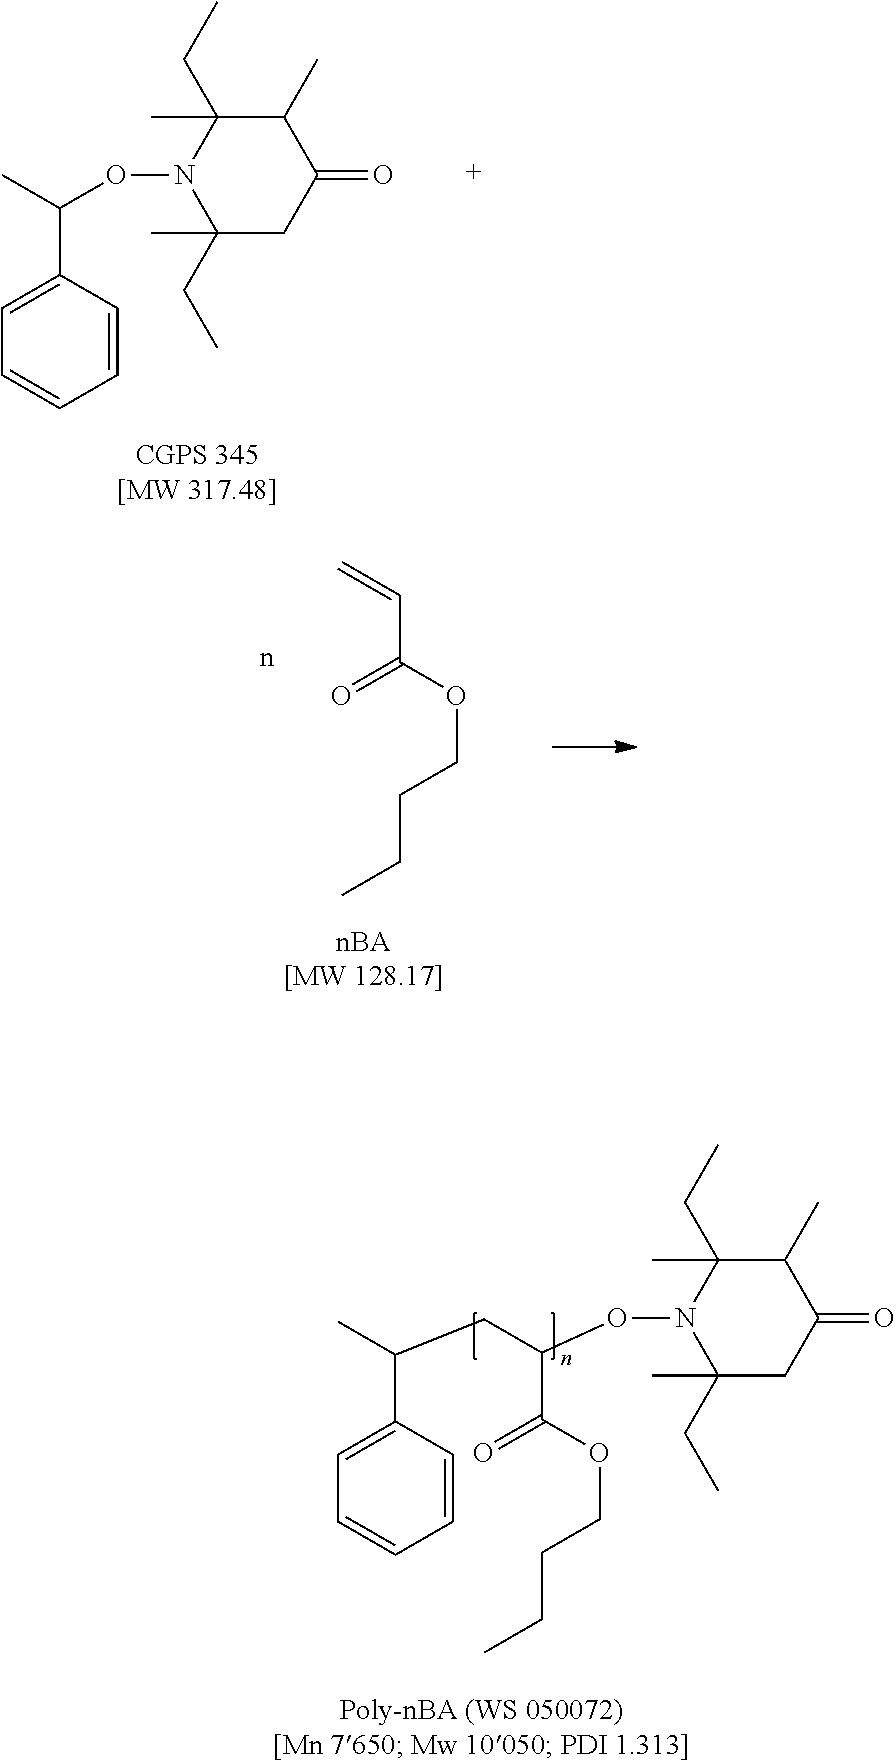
CC(ON1C(C)(CC)CC(=O)C(C)C1(C)CC)C1=CC=CC=C1.n.C(=C)C(OCCCC)=O.CC(CC(ON1C(C)(CC)CC(=O)C(C)C1(C)CC)C(OCCCC)=O)C1=CC=CC=C1
